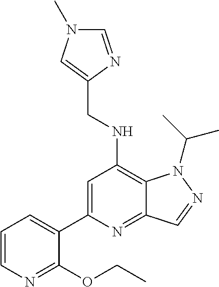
C1=CN=C(OCC)C(C2=CC(NCC3=CN(C)C=N3)=C3C(=N2)C=NN3C(C)C)=C1
